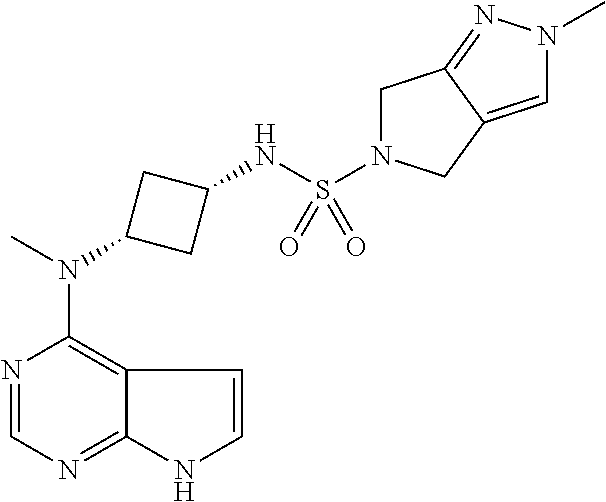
N1=CN=C2C(=C1N(C)C1CC(NS(=O)(=O)N3CC4=NN(C)C=C4C3)C1)C=CN2
